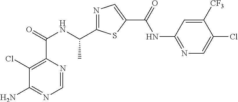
N1=C(C(NC(C2=C(Cl)C(N)=NC=N2)=O)C)SC(C(=O)NC2=NC=C(Cl)C([CF3])=C2)=C1
